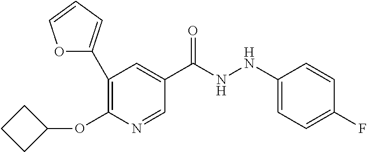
C1(OC2CCC2)=C(C2=CC=CO2)C=C(C(NNC2=CC=C(F)C=C2)=O)C=N1
